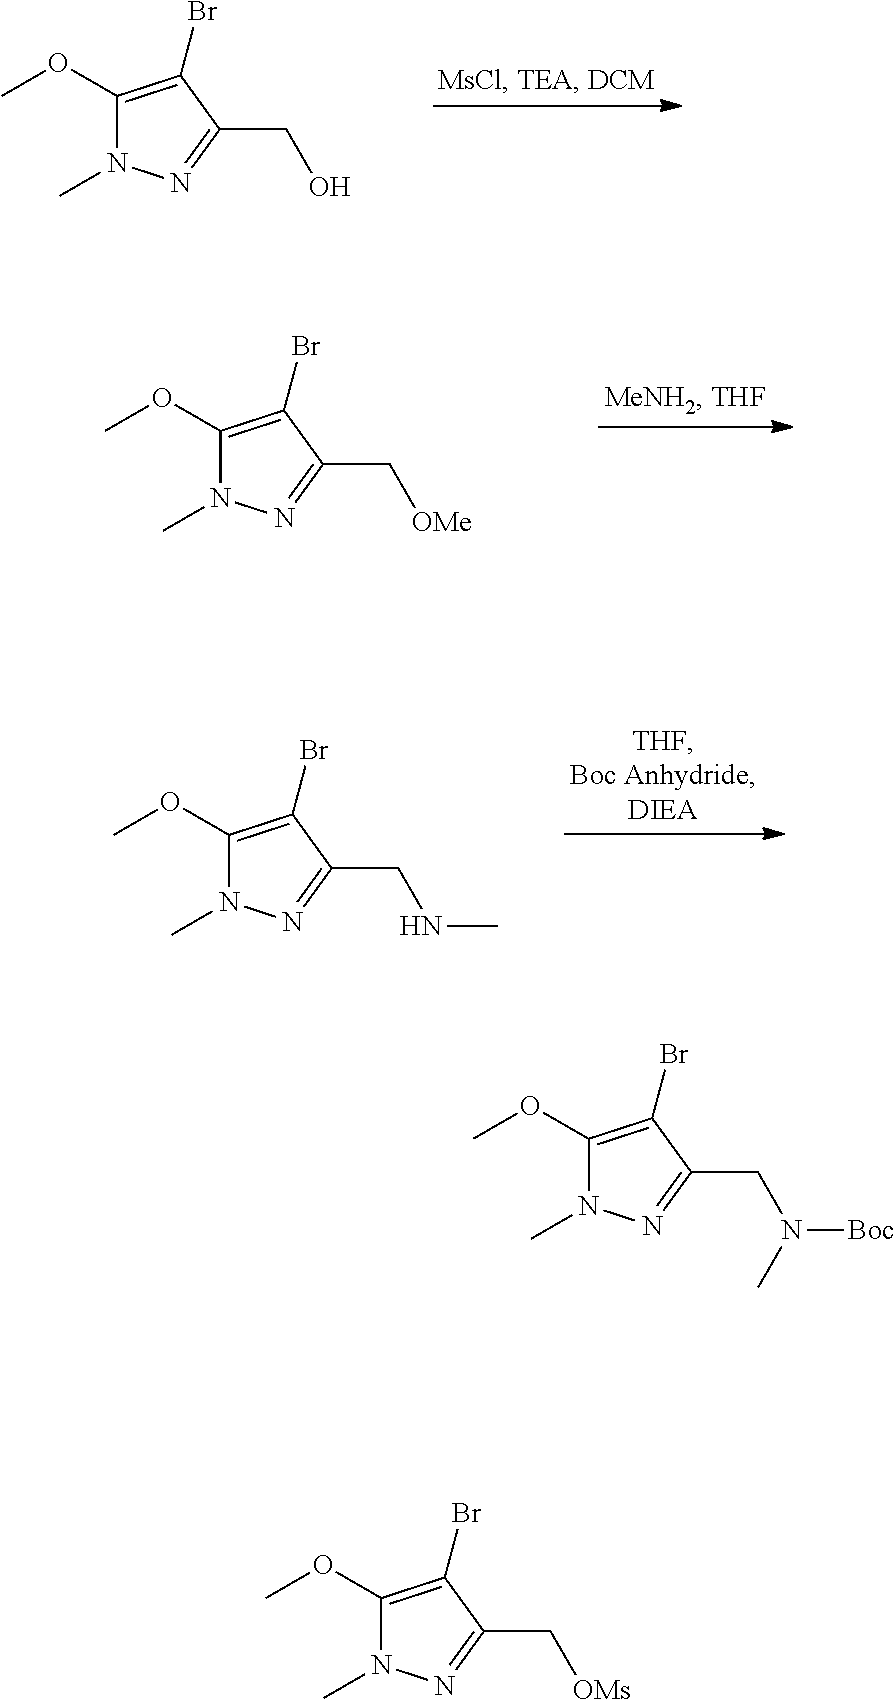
C1(OC)=C(Br)C(CO)=NN1C.C1(OC)=C(Br)C(C[OMe])=NN1C.C1(OC)=C(Br)C(CNC)=NN1C.C1(OC)=C(Br)C(CN([Boc])C)=NN1C.C1(OC)=C(Br)C(C[OMs])=NN1C
